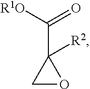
[R1O]C(=O)C1([R2])CO1
